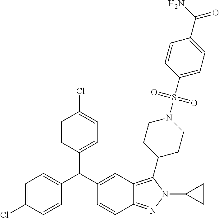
C1=C(C(C2=CC3=C(C4CCN(S(=O)(=O)C5=CC=C(C(N)=O)C=C5)CC4)N(C4CC4)N=C3C=C2)C2=CC=C(Cl)C=C2)C=CC(Cl)=C1
